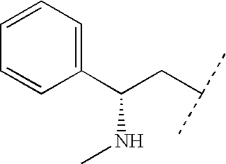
C1=CC(C(CC(C)C)NC)=CC=C1
